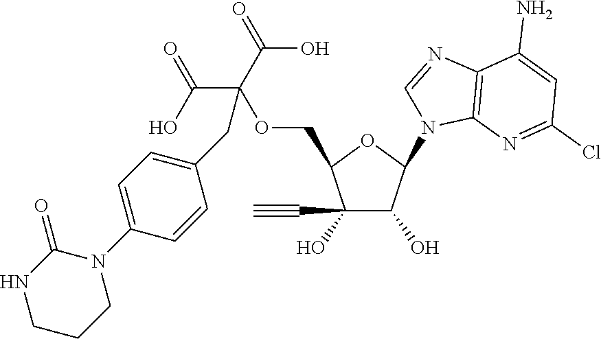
C1(O)(C#C)C(O)C(N2C3=C(N=C2)C(N)=CC(Cl)=N3)OC1COC(C(=O)O)(C(=O)O)CC1=CC=C(N2C(=O)NCCC2)C=C1
